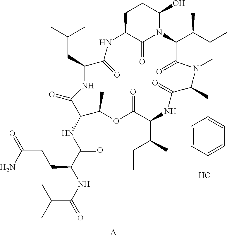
[A].C1C2C(=O)N(C(C(CC)C)C(=O)N(C)C(CC3=CC=C(O)C=C3)C(=O)NC(C(C)CC)C(=O)OC(C)C(NC(C(NC(=O)C(C)C)CCC(N)=O)=O)C(=O)NC(CC(C)C)C(=O)N2)C(O)C1
